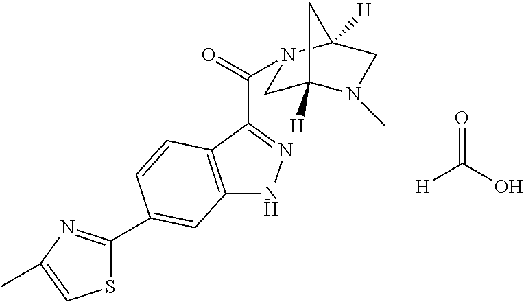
[H]C(=O)O.C1C2([H])N(C)CC([H])(C2)N1C(=O)C1=NNC2=C1C=CC(C1=NC(C)=CS1)=C2
